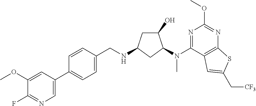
C1(C2=CC=C(CNC3CC(O)C(N(C4=NC(OC)=NC5=C4C=C(C[CF3])S5)C)C3)C=C2)=CN=C(F)C(OC)=C1
